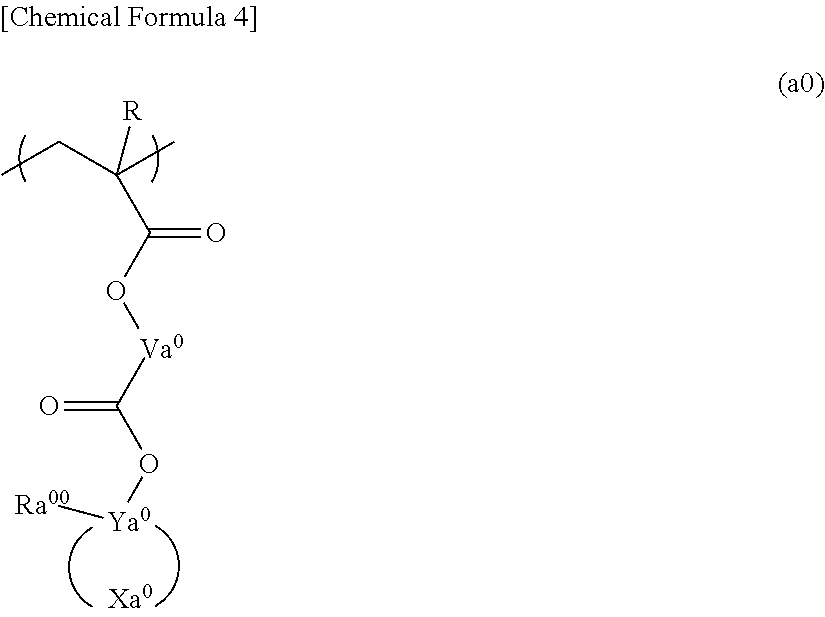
C(C)C(C)(C(O[Va0]C(O[Ya0][Ra00])=O)=O)[R]
